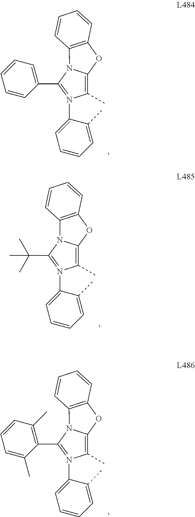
C1(C)=C2N(C3=C(O2)C=CC=C3)C(C2=CC=CC=C2)=N1C1=CC=CC=C1C.C1(C)=C2N(C3=C(O2)C=CC=C3)C(C(C)(C)C)=N1C1=CC=CC=C1C.C1(C)=C2N(C3=C(O2)C=CC=C3)C(C2=C(C)C=CC=C2C)=N1C1=CC=CC=C1C
